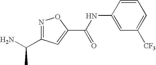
C1=CC(NC(C2=CC(C(N)C)=NO2)=O)=CC([CF3])=C1
